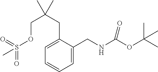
C1=C(CC(C)(COS(=O)(=O)C)C)C(CNC(OC(C)(C)C)=O)=CC=C1
